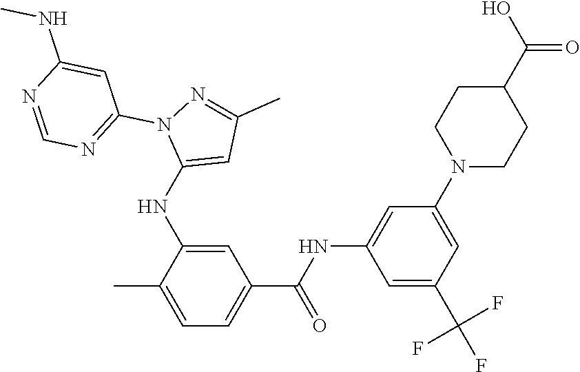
C1=C(NC2=CC(C)=NN2C2=NC=NC(NC)=C2)C(C)=CC=C1C(NC1=CC(N2CCC(C(O)=O)CC2)=CC(C(F)(F)F)=C1)=O
